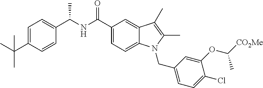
C1=C(C(C)(C)C)C=CC(C(NC(C2=CC=C3C(=C2)C(C)=C(C)N3CC2=CC=C(Cl)C(OC(C)[CO2Me])=C2)=O)C)=C1
